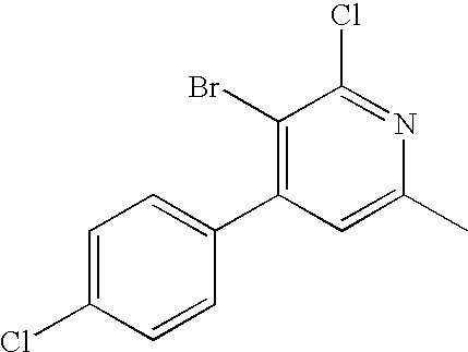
C1=C(Cl)C=CC(C2=C(Br)C(Cl)=NC(C)=C2)=C1
